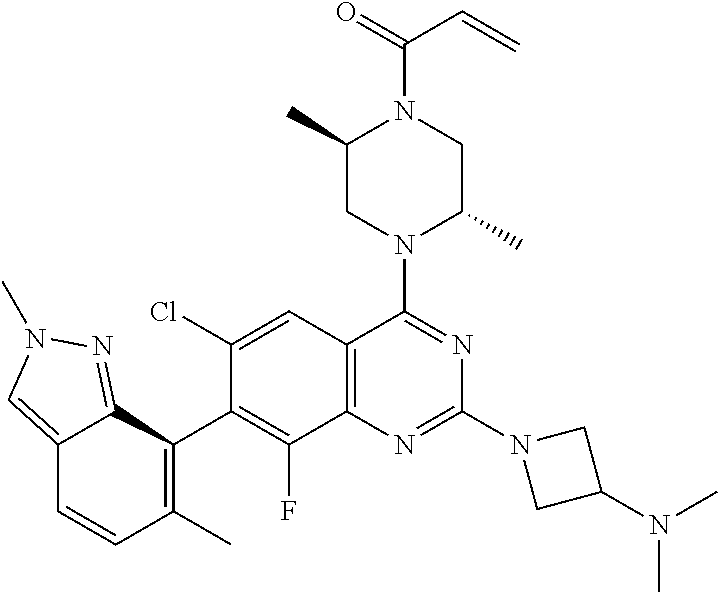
C12=CN(C)N=C1C(C1=C(F)C3=C(C=C1Cl)C(N1C(C)CN(C(=O)C=C)C(C)C1)=NC(N1CC(N(C)C)C1)=N3)=C(C)C=C2
